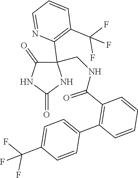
C1(CNC(C2=C(C3=CC=C(C(F)(F)F)C=C3)C=CC=C2)=O)(C2=C(C(F)(F)F)C=CC=N2)C(=O)NC(=O)N1
